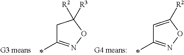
C1C(C)=NOC1([R2])[R3].C1=C([R2])ON=C1C
